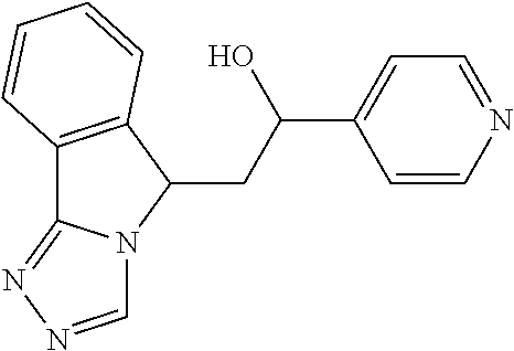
C12=C(C(CC(O)C3=CC=NC=C3)N3C1=NN=C3)C=CC=C2
